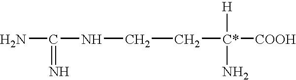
C(C[C*]([COOH])([H])N)NC(N)=N
